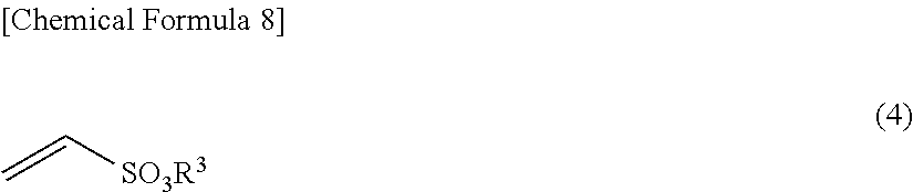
C=C[SO3R3]
